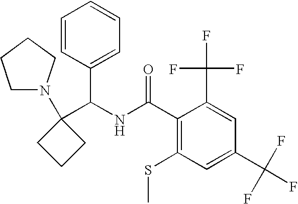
C1(C(NC(C2=C(SC)C=C(C(F)(F)F)C=C2C(F)(F)F)=O)C2=CC=CC=C2)(N2CCCC2)CCC1
